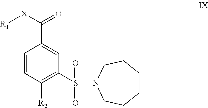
C1=CC([R2])=C(S(N2CCCCCC2)(=O)=O)C=C1C([X][R1])=O
